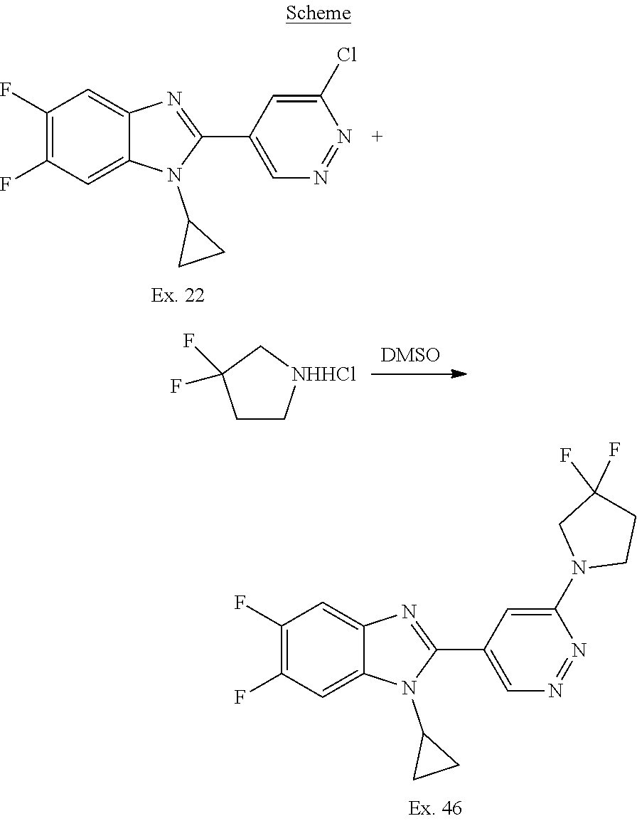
C1(F)=C(F)C=C2C(=C1)N=C(C1=CN=NC(Cl)=C1)N2C1CC1.C1C[NHHCl]CC1(F)F.C1(F)=C(F)C=C2C(=C1)N=C(C1=CN=NC(N3CCC(F)(F)C3)=C1)N2C1CC1
